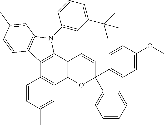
C12=C(C3=C(C4=C1C=CC(C)=C4)OC(C1=CC=C(OC)C=C1)(C1=CC=CC=C1)C=C3)N(C1=CC(C(C)(C)C)=CC=C1)C1=C2C=CC(C)=C1
